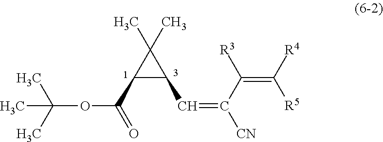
O(C(=O)C1C(C)(C)C1C=C([CN])C([R3])=C([R4])[R5])C(C)(C)C
